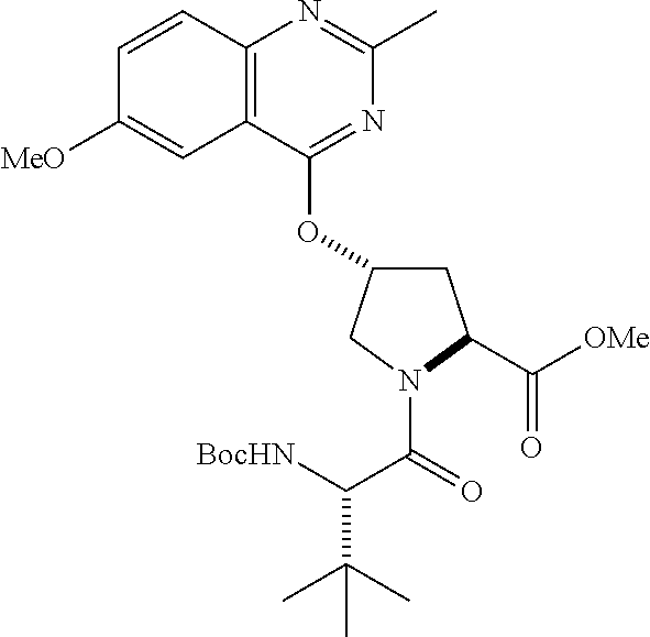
C1=CC2=C(C=C1[MeO])C(OC1CC(C([OMe])=O)N(C(=O)C([BocHN])C(C)(C)C)C1)=NC(C)=N2
